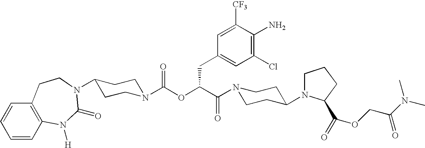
C12=C(C=CC=C1)CCN(C1CCN(C(OC(C(=O)N3CCC(N4CCCC4C(=O)OCC(N(C)C)=O)CC3)CC3=CC(Cl)=C(N)C([CF3])=C3)=O)CC1)C(=O)N2[H]
